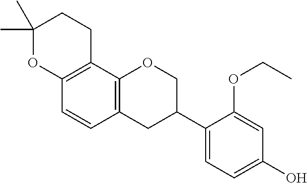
C1(C)(C)OC2=C(CC1)C1=C(C=C2)CC(C2=CC=C(O)C=C2OCC)CO1
